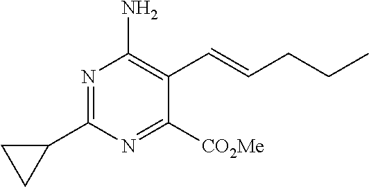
C1(C2=NC(N)=C(C=CCCC)C([CO2Me])=N2)CC1
